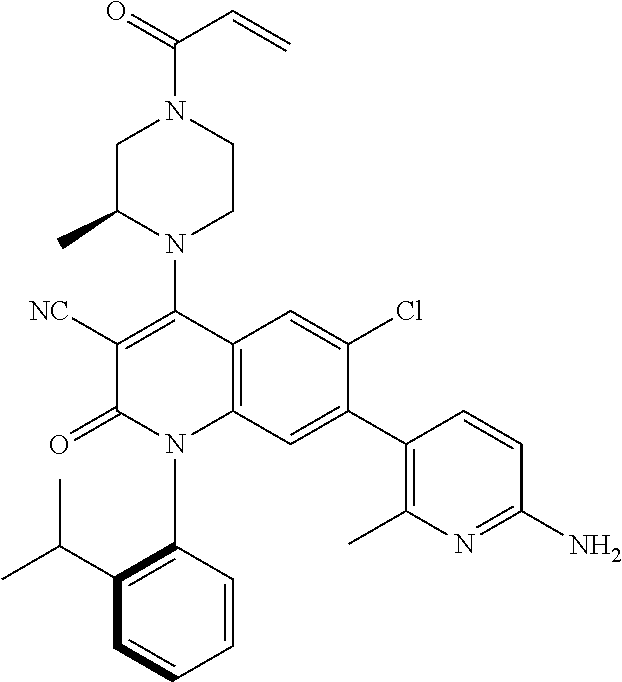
C1C(C)N(C2=C([NC])C(=O)N(C3=C(C(C)C)C=CC=C3)C3=C2C=C(Cl)C(C2=C(C)N=C(N)C=C2)=C3)CCN1C(=O)C=C
